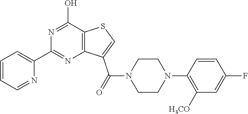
C1=CC=NC(C2=NC3=C(C(O)=N2)SC=C3C(N2CCN(C3=C([H3CO])C=C(F)C=C3)CC2)=O)=C1
